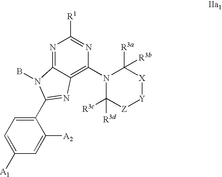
N1=C2C(=C(N3C([R3d])([R3c])[Z][Y][X]C3([R3a])[R3b])N=C1[R1])N=C(C1=CC=C([A1])C=C1[A2])N2B
